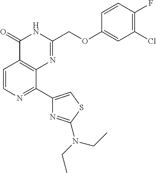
C1=CN=C(C2=CSC(N(CC)CC)=N2)C2=C1C(=O)NC(COC1=CC(Cl)=C(F)C=C1)=N2
